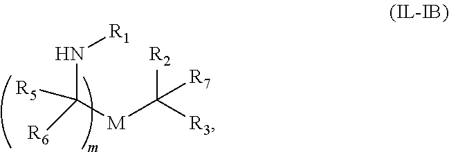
[R3]C([M]C([R6])([R5])N[R1])([R2])[R7]
